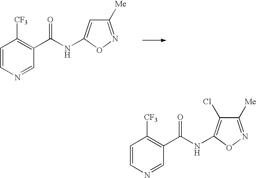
C1=CN=CC(C(NC2=CC([Me])=NO2)=O)=C1[CF3].C1=CN=CC(C(NC2=C(Cl)C([Me])=NO2)=O)=C1[CF3]
